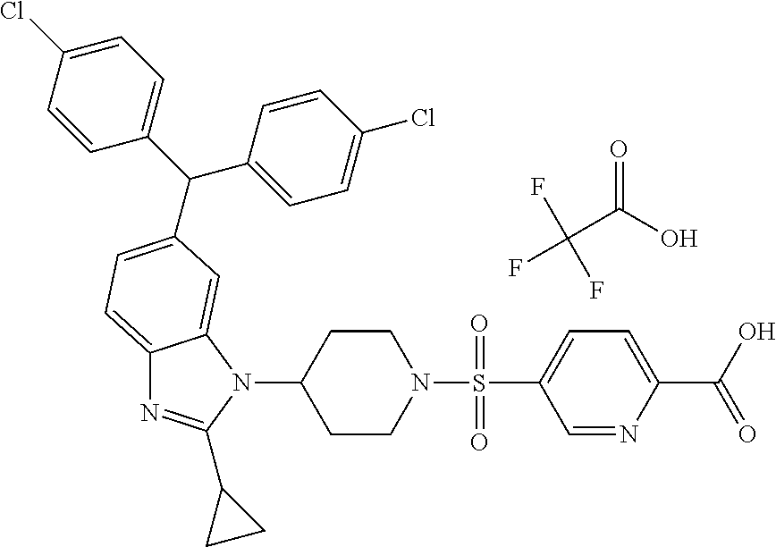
C12=CC=C(C(C3=CC=C(Cl)C=C3)C3=CC=C(Cl)C=C3)C=C1N(C1CCN(S(C3=CC=C(C(O)=O)N=C3)(=O)=O)CC1)C(C1CC1)=N2.C(C(O)=O)(F)(F)F
